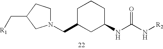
C(C1CC(NC(N[R2])=O)CCC1)N1CCC(C[R1])C1
